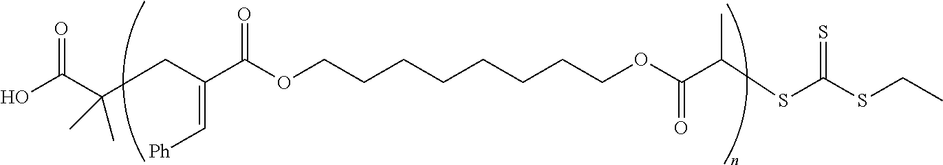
C(C(C(OCCCCCCCCOC(C(C)SC(SCC)=S)=O)=O)=C[Ph])C(C)(C)C(O)=O
